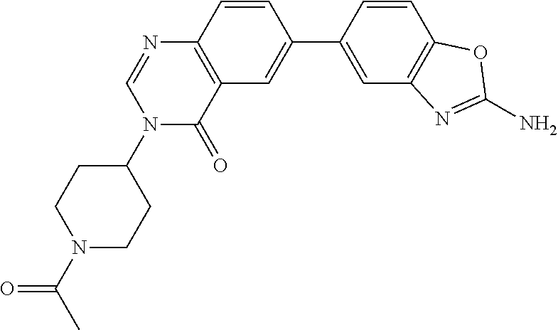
N1(C(=O)C)CCC(N2C(=O)C3=C(N=C2)C=CC(C2=CC4=C(C=C2)OC(N)=N4)=C3)CC1
